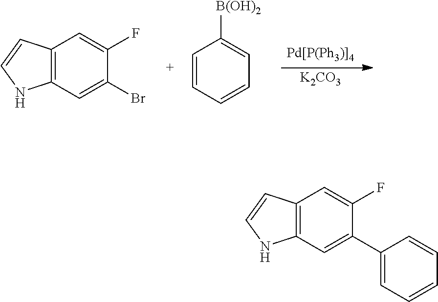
[K2CO3].C12=C(C=C(Br)C(F)=C1)NC=C2.C1=CC=CC=C1[B(OH)2].C12=C(C=C(C3=CC=CC=C3)C(F)=C1)NC=C2
